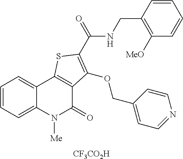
C1=CC=C2C(=C1)C1=C(C(=O)N2[Me])C(OCC2=CC=NC=C2)=C(C(NCC2=C([MeO])C=CC=C2)=O)S1.[CF3CO2H]
